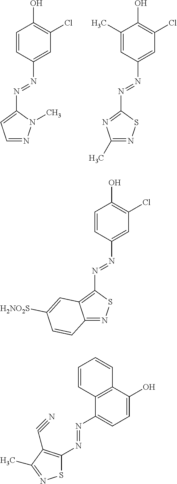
C1=CC(N=NC2=CC=NN2C)=CC(Cl)=C1O.C1(C)=CC(N=NC2=NC(C)=NS2)=CC(Cl)=C1O.C1=CC(N=NC2=C3C(=NS2)C=CC([H2NO2S])=C3)=CC(Cl)=C1O.S1C(N=NC2=CC=C(O)C3=C2C=CC=C3)=C(C#N)C(C)=N1
